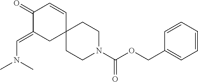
C1(=O)C(=CN(C)C)CC2(C=C1)CCN(C(OCC1=CC=CC=C1)=O)CC2
